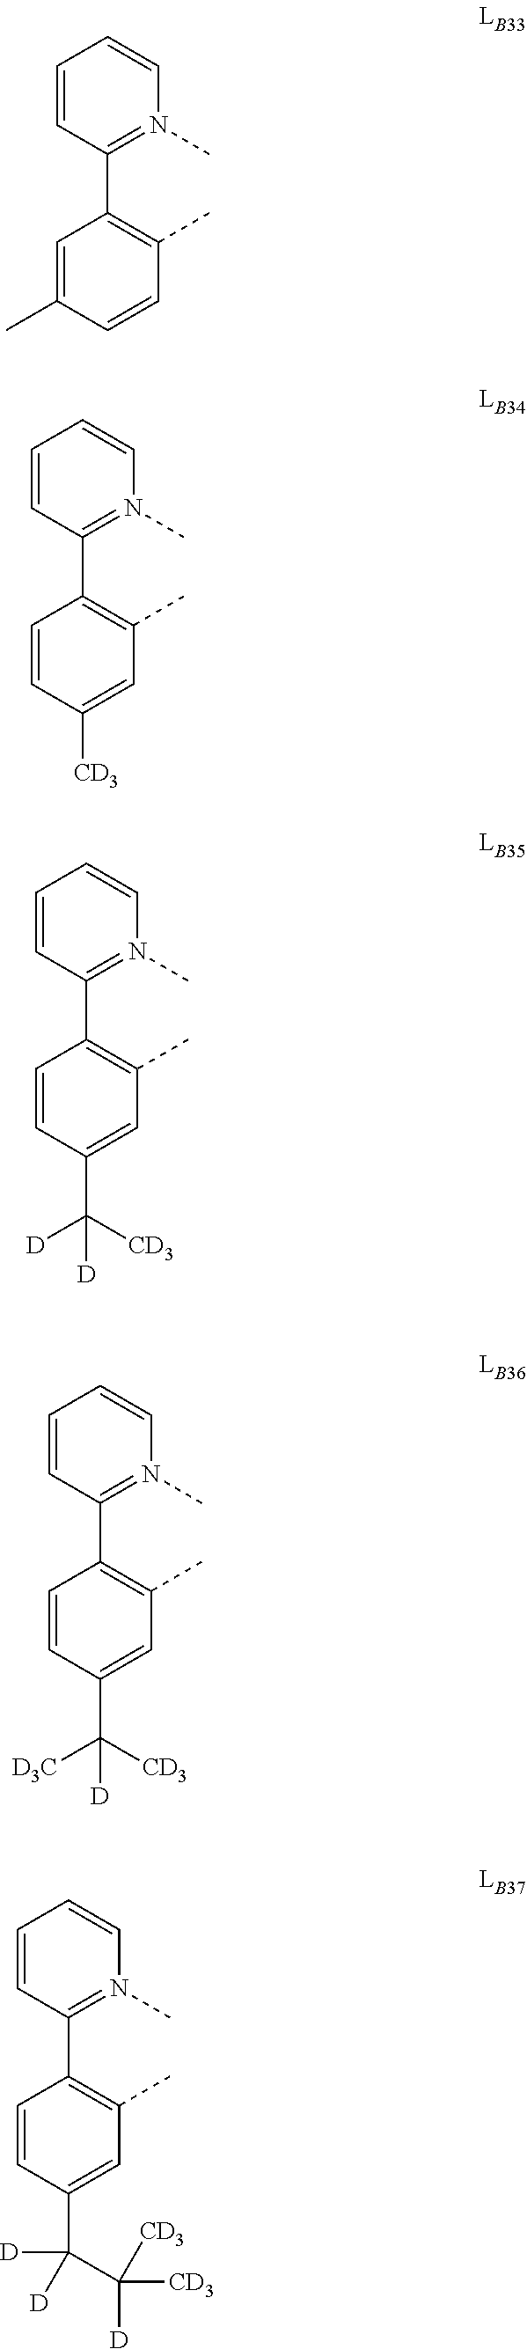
C1=CC(C2=C(C)C=CC(C)=C2)=N(C)C=C1.C1=CC(C2=C(C)C=C([CD3])C=C2)=N(C)C=C1.C1=CC(C2=C(C)C=C(C([CD3])([D])[D])C=C2)=N(C)C=C1.C1=CC(C2=C(C)C=C(C([CD3])([D3C])[D])C=C2)=N(C)C=C1.C1=CC(C2=C(C)C=C(C(C([CD3])([D])[CD3])([D])[D])C=C2)=N(C)C=C1
